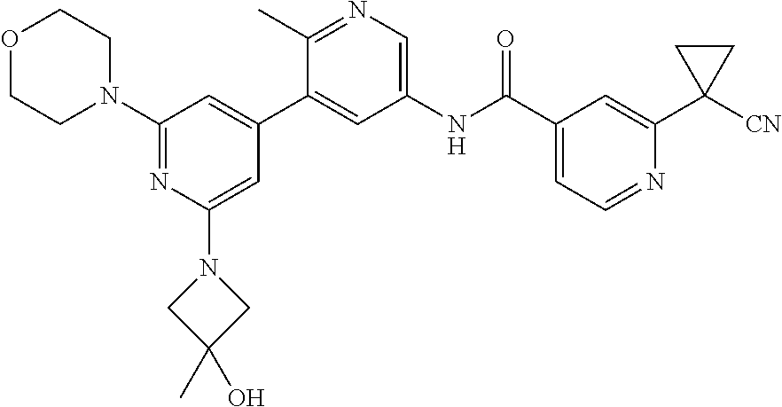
O1CCN(C2=NC(N3CC(C)(O)C3)=CC(C3=CC(NC(C4=CC=NC(C5([CN])CC5)=C4)=O)=CN=C3C)=C2)CC1
